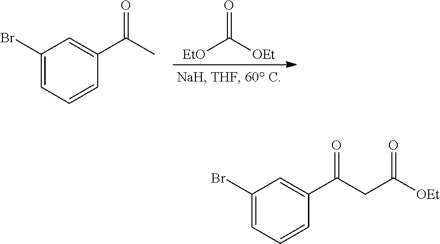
[EtO]C([OEt])=O.C1(Br)=CC=CC(C(C)=O)=C1.C1(Br)=CC=CC(C(CC([OEt])=O)=O)=C1
